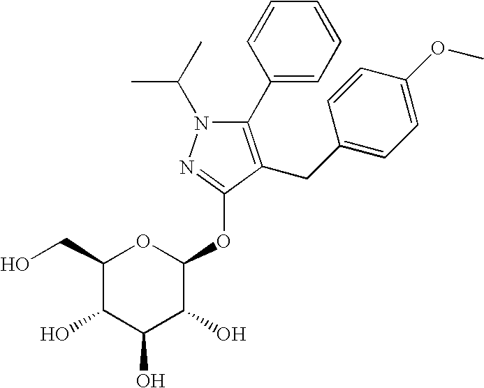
C1(CO)C(O)C(O)C(O)C(OC2=NN(C(C)C)C(C3=CC=CC=C3)=C2CC2=CC=C(OC)C=C2)O1
